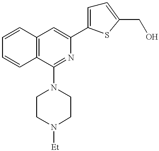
C1=CC2=C(C=C1)C(N1CCN([Et])CC1)=NC(C1=CC=C(CO)S1)=C2
